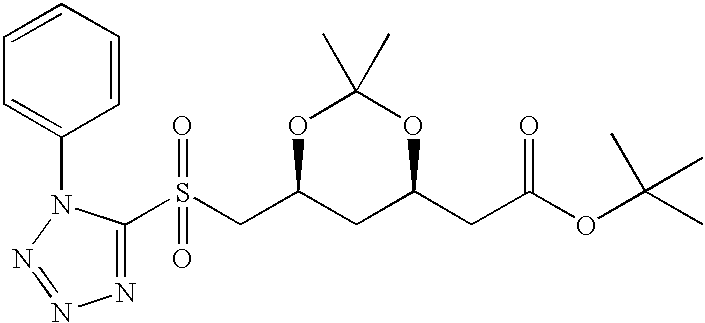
C1=CC=CC(N2C(S(CC3CC(CC(=O)OC(C)(C)C)OC(C)(C)O3)(=O)=O)=NN=N2)=C1
